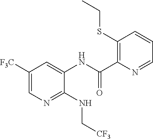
C1([F3C])=CN=C(NC[CF3])C(NC(C2=C(SCC)C=CC=N2)=O)=C1
